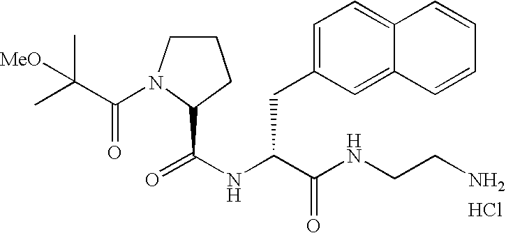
N(C(C(NCCN)=O)CC1=CC=C2C(=C1)C=CC=C2)C(=O)C1N(C(C(C)(C)[MeO])=O)CCC1.Cl
